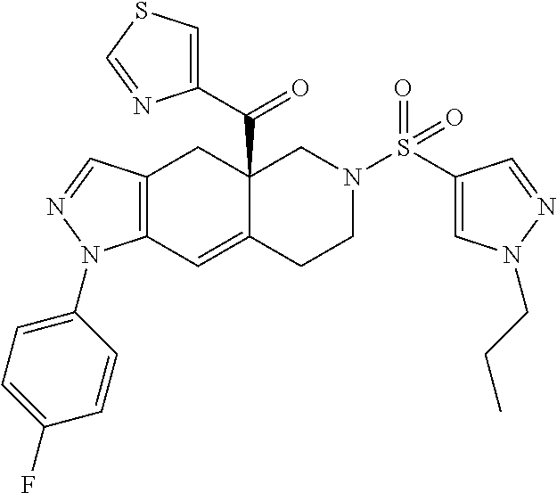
C12(C(C3=CSC=N3)=O)C(=CC3=C(C1)C=NN3C1=CC=C(F)C=C1)CCN(S(C1=CN(CCC)N=C1)(=O)=O)C2
